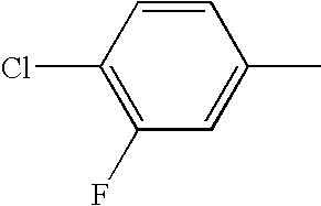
C1=CC(Cl)=C(F)C=C1C
